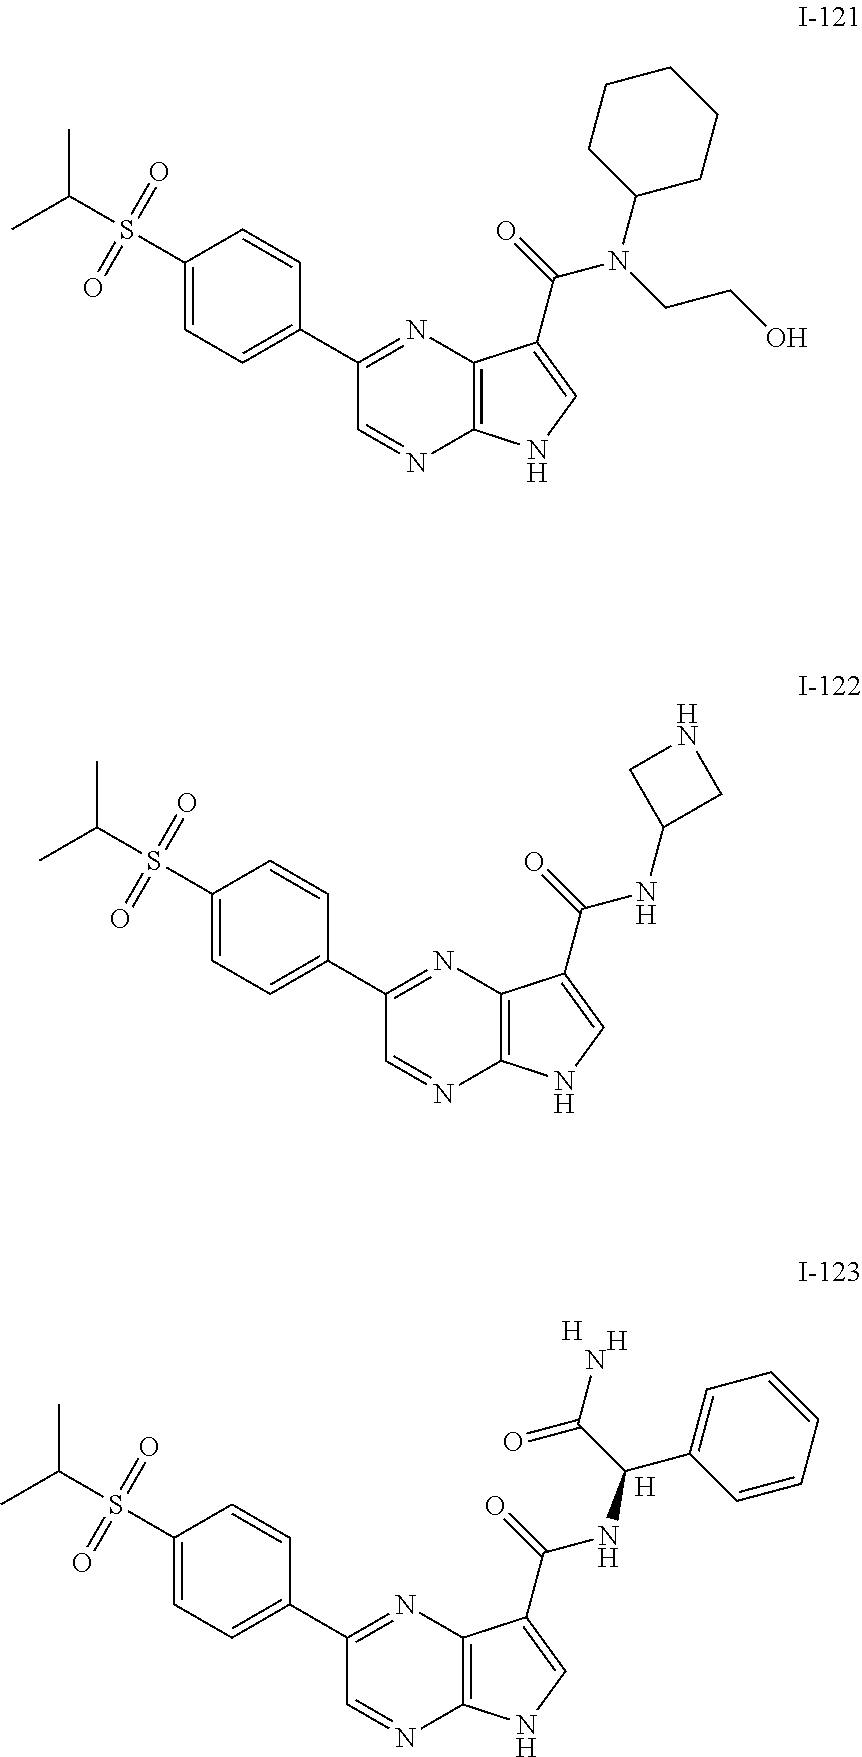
C1(S(C(C)C)(=O)=O)=CC=C(C2=NC3=C(N=C2)NC=C3C(=O)NC(C2=CC=CC=C2)C(N)=O)C=C1.[H].[H].[H].C1(S(C(C)C)(=O)=O)=CC=C(C2=NC3=C(N=C2)NC=C3C(=O)N(C2CCCCC2)CCO)C=C1.C1(S(C(C)C)(=O)=O)=CC=C(C2=NC3=C(N=C2)NC=C3C(=O)NC2CNC2)C=C1
